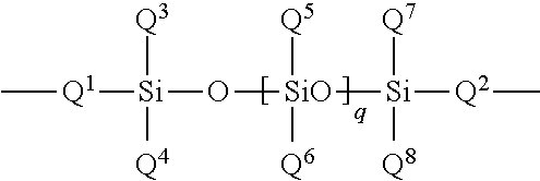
C[Q1][Si](O[SiO]([Si]([Q2]C)([Q7])[Q8])([Q5])[Q6])([Q3])[Q4]
